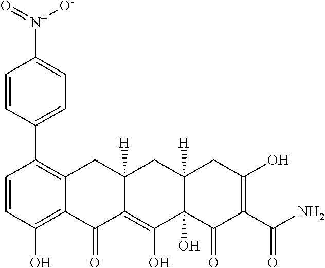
C1=CC(O)=C2C(=C1C1=CC=C([N+]([O-])=O)C=C1)CC1([H])C(=C(O)C3(O)C([H])(C1)CC(O)=C(C(N)=O)C3=O)C2=O
